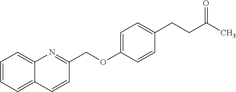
C1=CC=C2C(=C1)N=C(COC1=CC=C(CCC(C)=O)C=C1)C=C2
